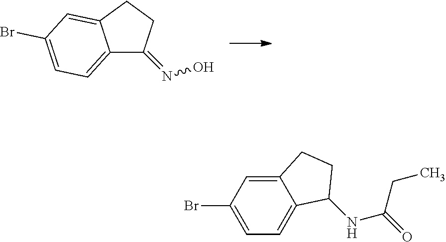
C12=CC=C(Br)C=C1CCC2=NO.C12=CC=C(Br)C=C1CCC2NC(=O)CC
